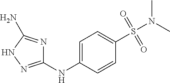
C1=C(NC2=NNC(N)=N2)C=CC(S(=O)(=O)N(C)C)=C1
